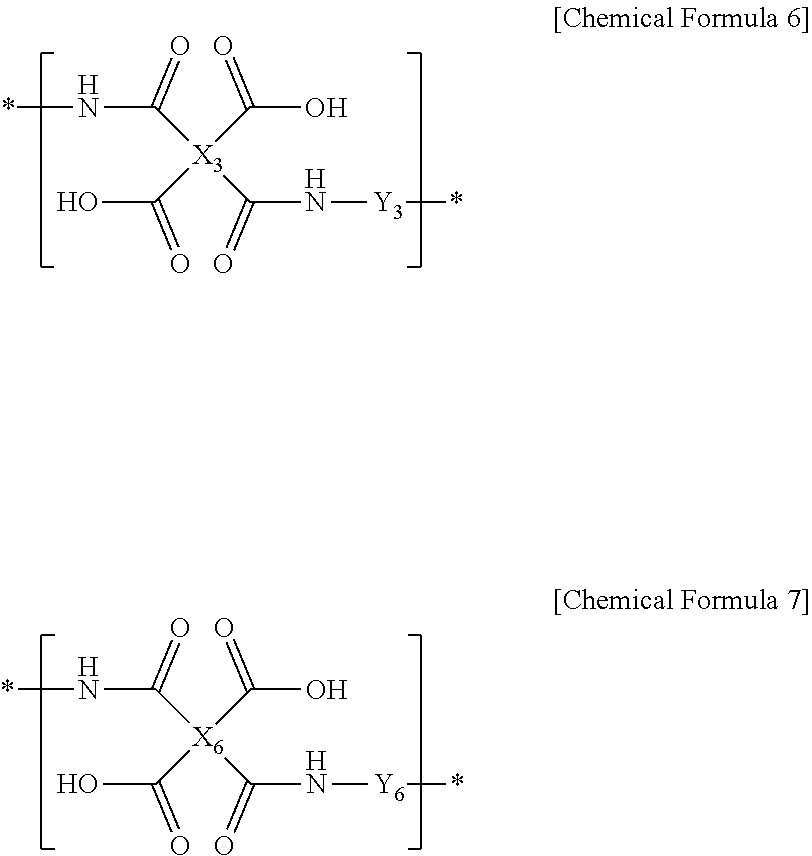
*NC([X3](C(O)=O)(C(O)=O)C(N[Y3]*)=O)=O.*NC([X6](C(O)=O)(C(O)=O)C(N[Y6]*)=O)=O
